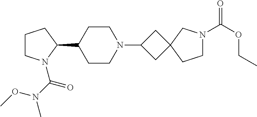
C1CN(C(N(OC)C)=O)C(C2CCN(C3CC4(C3)CCN(C(OCC)=O)C4)CC2)C1
